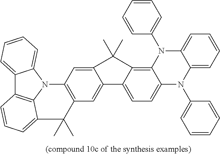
C12=C3C(=CC=C1N(C1=CC=CC=C1)C1=CC=CC=C1N2C1=CC=CC=C1)C1=CC2=C(C=C1C3(C)C)N1C3=CC=CC=C3C3=C1C(=CC=C3)C2(C)C
